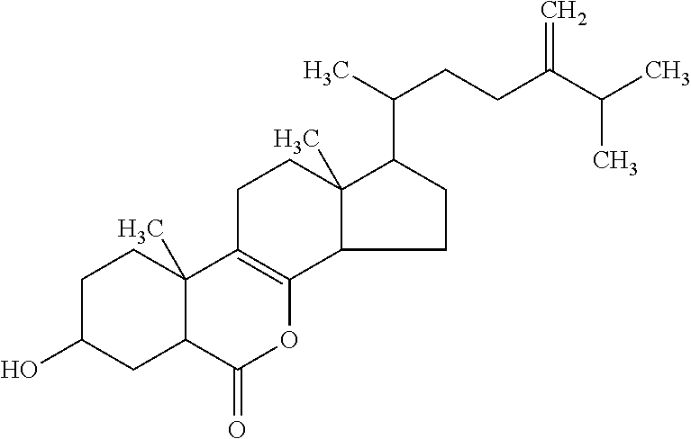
C1C(O)CC2C(C)(C1)C1=C(OC2=O)C2C(C)(CC1)C(C(CCC(C(C)C)=C)C)CC2
